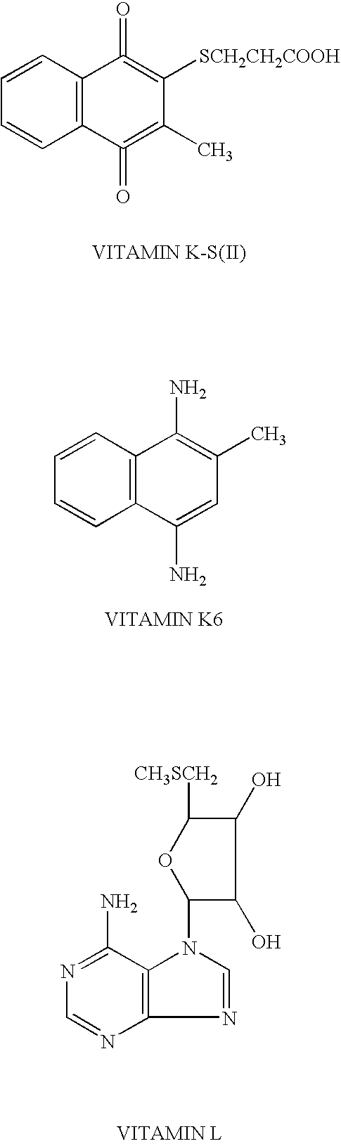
C12=C(C=CC=C1)C(=O)=C([SCH2CH2COOH])C(C)=C2=O.C12=C(C=CC=C1)C(N)=C(C)C=C2N.C12=C(C(N)=NC=N1)N(C1C(O)C(O)C([CH3SCH2])O1)C=N2
